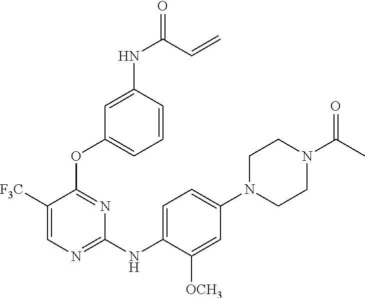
C1([F3C])=CN=C(NC2=CC=C(N3CCN(C(C)=O)CC3)C=C2[OCH3])N=C1OC1=CC=CC(NC(C=C)=O)=C1
